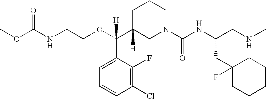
O(C(C1([H])CN(C(NC(CNC)CC2(F)CCCCC2)=O)CCC1)(C1=CC=CC(Cl)=C1F)[H])CCNC(OC)=O
